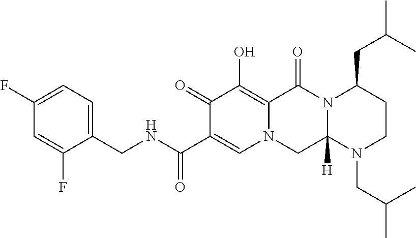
C1(CNC(C2=CN3C(=C(O)C2=O)C(=O)N2C([H])(C3)N(CC(C)C)CCC2CC(C)C)=O)=CC=C(F)C=C1F
